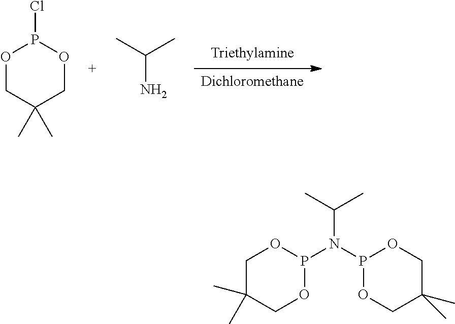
[Dichloromethane].[Triethylamine].CC(C)N.O1CC(C)(C)COP1Cl.C(N(P1OCC(C)(C)CO1)P1OCC(C)(C)CO1)(C)C
